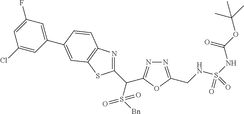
C1(C(S([Bn])(=O)=O)C2=NN=C(CNS(NC(OC(C)(C)C)=O)(=O)=O)O2)=NC2=C(S1)C=C(C1=CC(F)=CC(Cl)=C1)C=C2
